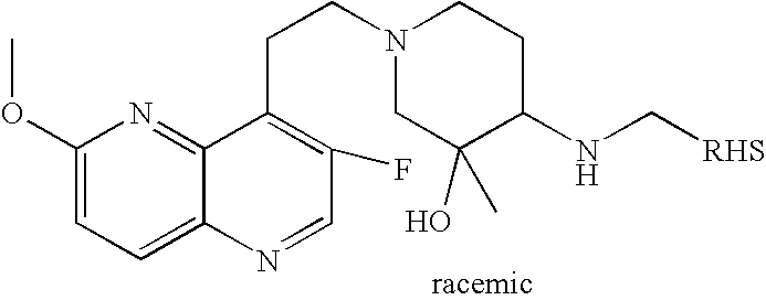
C1=C2C(=NC(OC)=C1)C(CCN1CC(C)(O)C(NC[RHS])CC1)=C(F)C=N2
